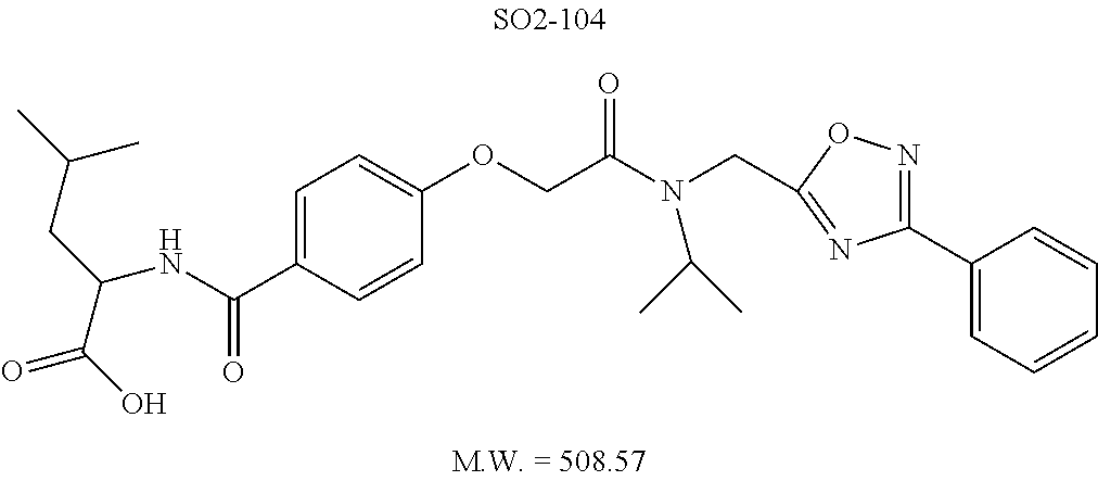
C1(OCC(N(C(C)C)CC2=NC(C3=CC=CC=C3)=NO2)=O)=CC=C(C(NC(CC(C)C)C(O)=O)=O)C=C1
